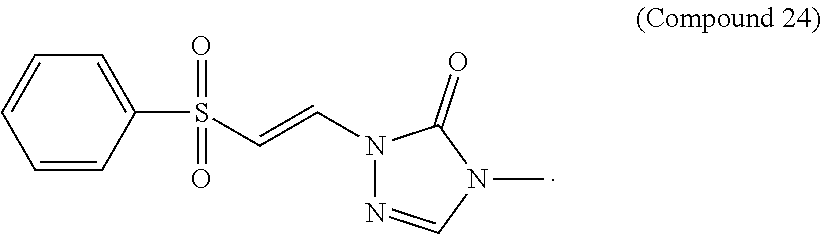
C1=CC(S(C=CN2N=CN(C)C2=O)(=O)=O)=CC=C1
